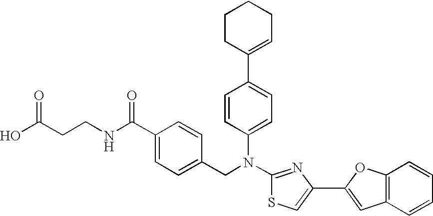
C1(C2=CC=C(N(C3=NC(C4=CC5=C(O4)C=CC=C5)=CS3)CC3=CC=C(C(NCCC(O)=O)=O)C=C3)C=C2)=CCCCC1
